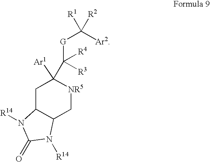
C1C2C(C[NR5]C1([Ar1])C([G]C([Ar2])([R1])[R2])([R4])[R3])N([R14])C(=O)N2[R14]
